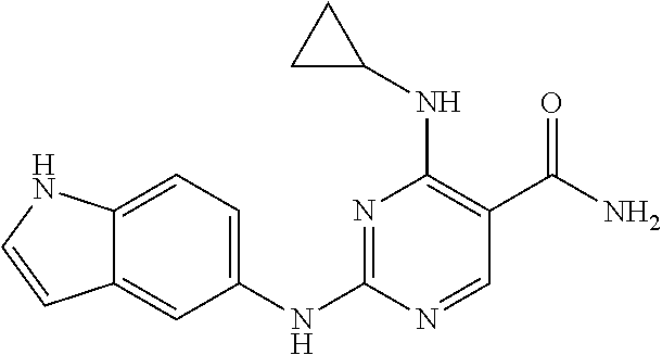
N1=C(NC2=CC=C3C(=C2)C=CN3)N=CC(C(N)=O)=C1NC1CC1
